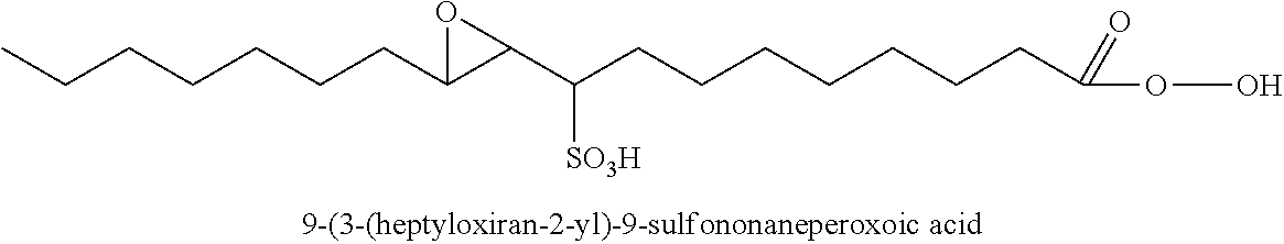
CCCCCCCC1C(C([SO3H])CCCCCCCC(OO)=O)O1
